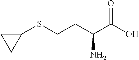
OC(C(CCSC1CC1)N)=O
